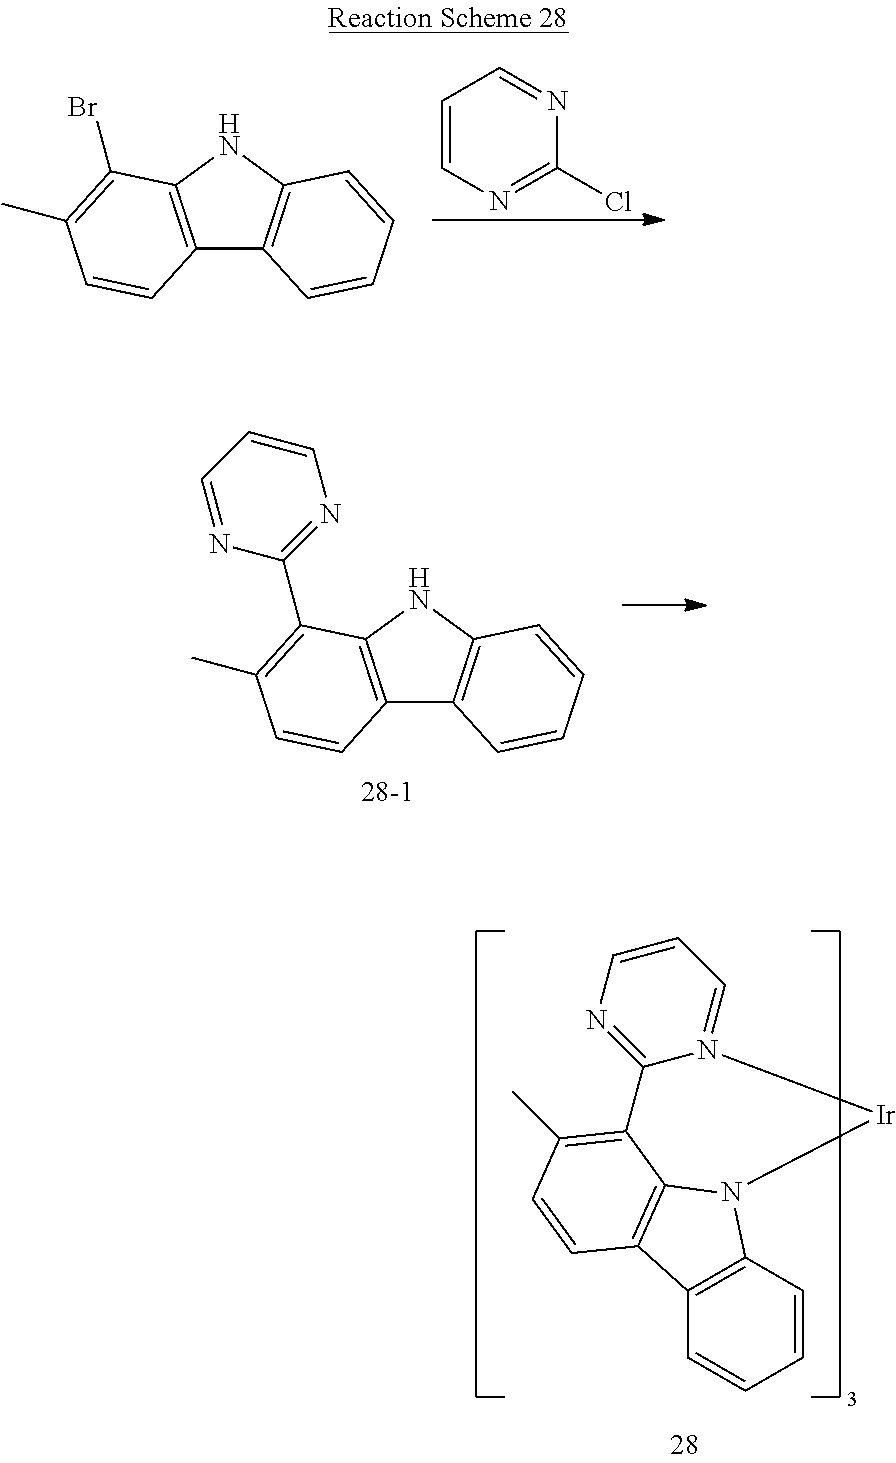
C1=CN=C(Cl)N=C1.C12=C(NC3=C1C=CC=C3)C(Br)=C(C)C=C2.C12=C(NC3=C1C=CC=C3)C(C1=NC=CC=N1)=C(C)C=C2.C1=CC2=C(C=C1)C1=C3N2[Ir]N2=CC=CN=C2C3=C(C)C=C1
